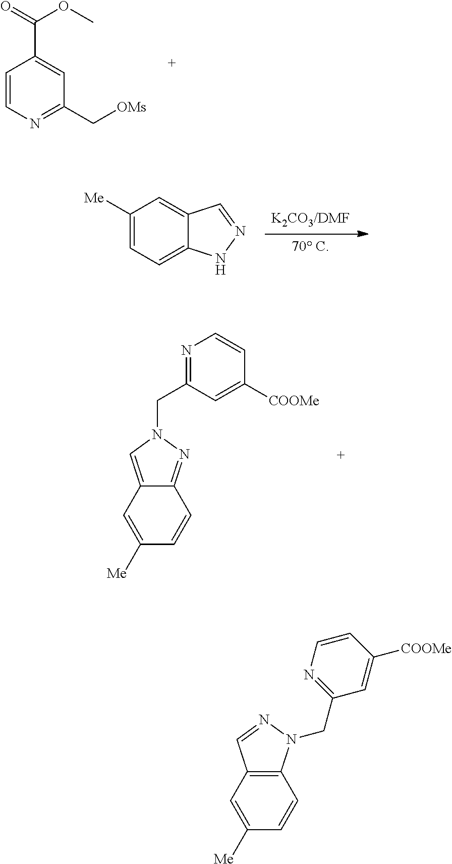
C1=CN=C(C[OMs])C=C1C(=O)OC.[K2CO3/DMF].[70 C].C1([Me])=CC=C2C(=C1)C=NN2.N1=C(CN2C=C3C(=N2)C=CC([Me])=C3)C=C([COOMe])C=C1.N1=CC2=C(N1CC1=NC=CC([COOMe])=C1)C=CC([Me])=C2
